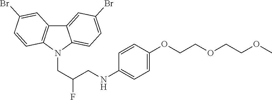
C12=CC(Br)=CC=C1N(CC(F)CNC1=CC=C(OCCOCCOC)C=C1)C1=C2C=C(Br)C=C1
